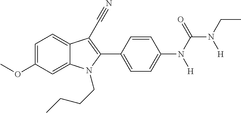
C1=C(OC)C=C2C(=C1)C(C#N)=C(C1=CC=C(N(C(=O)N(CC)[H])[H])C=C1)N2CCCC
